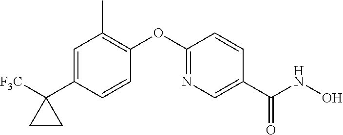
C1=C(C2([F3C])CC2)C=CC(OC2=NC=C(C(NO)=O)C=C2)=C1C
